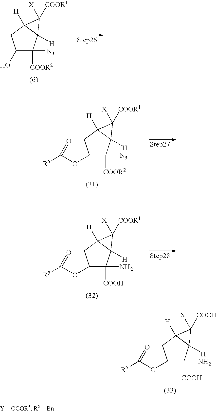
C1(OC([R5])=O)C(N)([COOH])C2([H])C([H])(C1)C2([X])[COOH].C1(O)C([N3])([COOR2])C2([H])C([H])(C1)C2([X])[COOR1].C1(OC([R5])=O)C(N)([COOH])C2([H])C([H])(C1)C2([X])[COOR1].C1(OC([R5])=O)C([N3])([COOR2])C2([H])C([H])(C1)C2([X])[COOR1]
